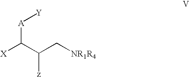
[X]C(C([z])C[NR1R4])[A][Y]
